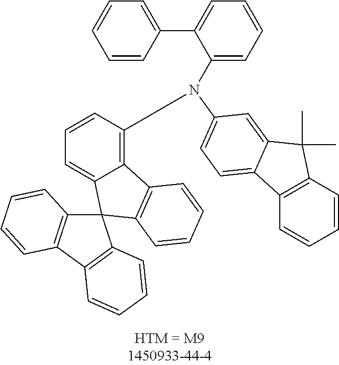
C1=CC2=C(C=C1)C1=CC=C(N(C3=CC=CC=C3C3=CC=CC=C3)C3=C4C(=CC=C3)C3(C5=C4C=CC=C5)C4=C(C5=C3C=CC=C5)C=CC=C4)C=C1C2(C)C
